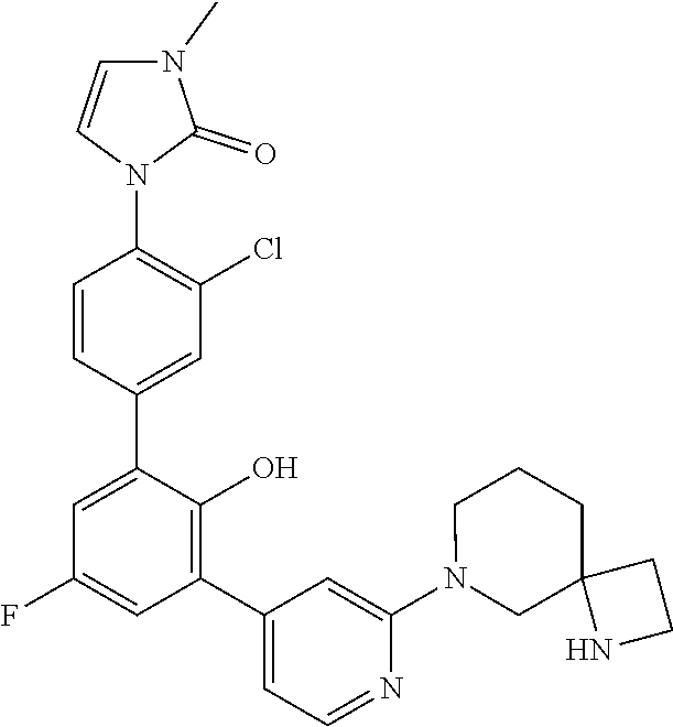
C1=CN(C2=C(Cl)C=C(C3=CC(F)=CC(C4=CC=NC(N5CC6(CCC5)NCC6)=C4)=C3O)C=C2)C(=O)N1C
